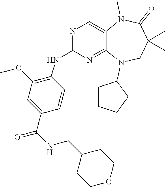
C1=CC(C(NCC2CCOCC2)=O)=CC(OC)=C1NC1=NC=C2C(=N1)N(C1CCCC1)CC(C)(C)C(=O)N2C
